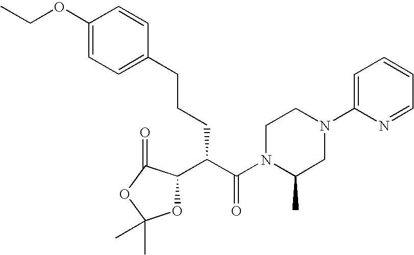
C1(OCC)=CC=C(CCCC(C(N2C(C)CN(C3=CC=CC=N3)CC2)=O)C2OC(C)(C)OC2=O)C=C1
